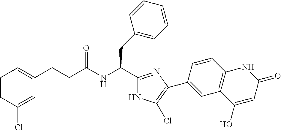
C1=CC(Cl)=CC(CCC(NC(C2=NC(C3=CC4=C(C=C3)NC(=O)C=C4O)=C(Cl)N2)CC2=CC=CC=C2)=O)=C1
